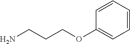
NCCCOC1=CC=CC=C1
